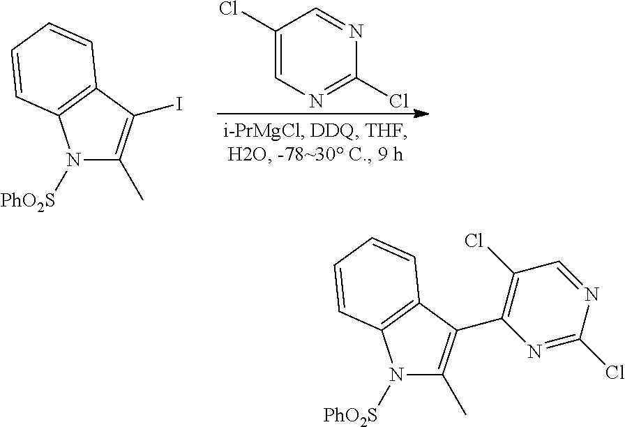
N1([PhO2S])C(C)=C(I)C2=C1C=CC=C2.C1(Cl)=CN=C(Cl)N=C1.N1([PhO2S])C(C)=C(C2=C(Cl)C=NC(Cl)=N2)C2=C1C=CC=C2
